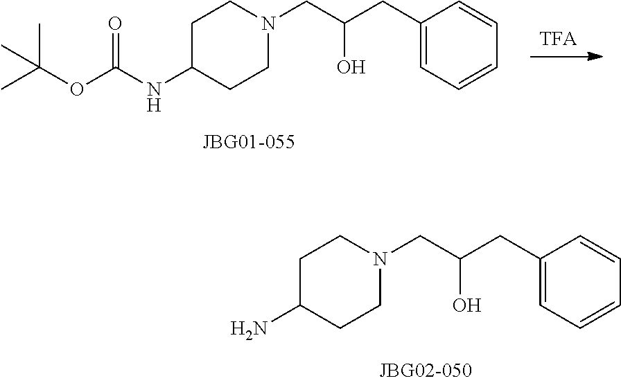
[TFA].N1(CC(CC2=CC=CC=C2)O)CCC(NC(OC(C)(C)C)=O)CC1.N1(CC(CC2=CC=CC=C2)O)CCC(N)CC1
